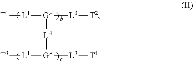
[GA]([L4][GA]([L1][T3])[L3][T4])([L1][T1])[L3][T2]
